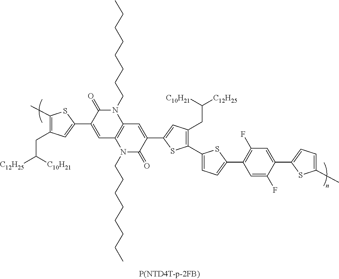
C1(C)=C(CC([C10H21])[C12H25])C=C(C2=CC3=C(N(CCCCCCCC)C2=O)C=C(C2=CC(CC([C12H25])[C10H21])=C(C4=CC=C(C5=C(F)C=C(C6=CC=C(C)S6)C(F)=C5)S4)S2)C(=O)N3CCCCCCCC)S1
